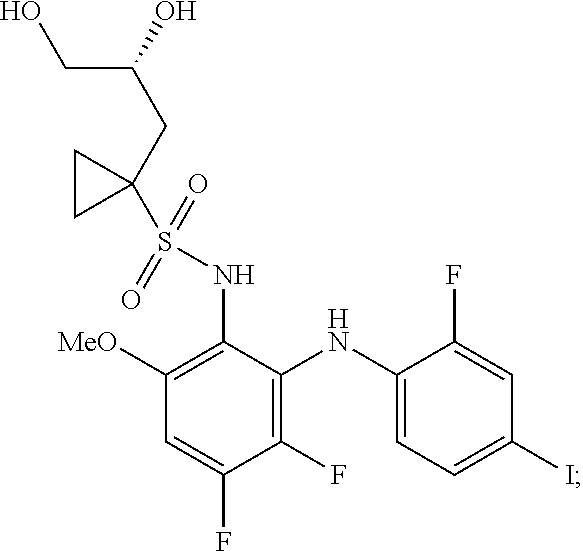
C1([MeO])=C(NS(C2(CC(CO)O)CC2)(=O)=O)C(NC2=CC=C(I)C=C2F)=C(F)C(F)=C1
